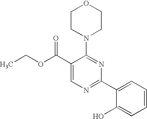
C1(C(OCC)=O)=CN=C(C2=CC=CC=C2O)N=C1N1CCOCC1
